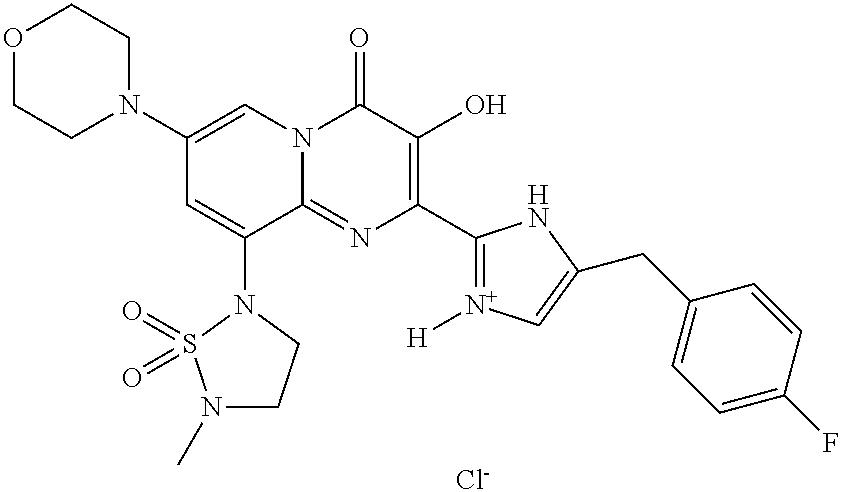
O1CCN(C2=CN3C(=NC(C4=[N+]([H])C=C(CC5=CC=C(F)C=C5)N4)=C(O)C3=O)C(N3CCN(C)S3(=O)=O)=C2)CC1.[Cl-]
